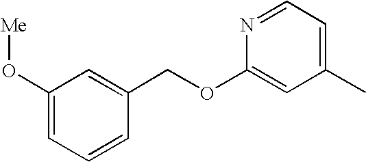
N1=CC=C(C)C=C1OCC1=CC(O[Me])=CC=C1
